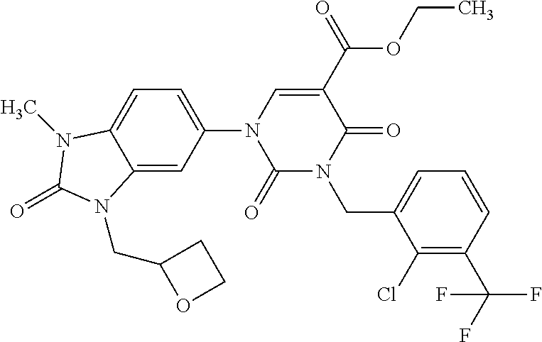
C12=CC(N3C(=O)N(CC4=CC=CC(C(F)(F)F)=C4Cl)C(=O)C(C(OCC)=O)=C3)=CC=C1N(C)C(=O)N2CC1OCC1
